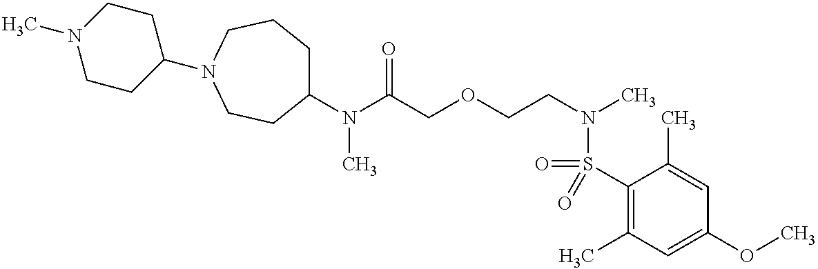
N(C(COCCN(C)S(=O)(C1=C(C)C=C(OC)C=C1C)=O)=O)(C)C1CCCN(C2CCN(C)CC2)CC1
